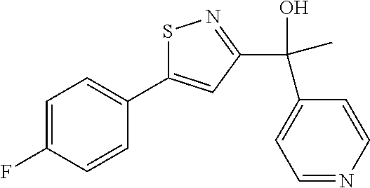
S1C(C2=CC=C(F)C=C2)=CC(C(C2=CC=NC=C2)(O)C)=N1
